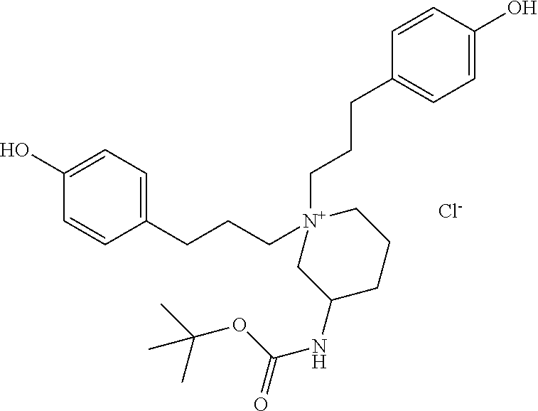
C1=C(O)C=CC(CCC[N+]2(CCCC3=CC=C(O)C=C3)CC(NC(=O)OC(C)(C)C)CCC2)=C1.[Cl-]
